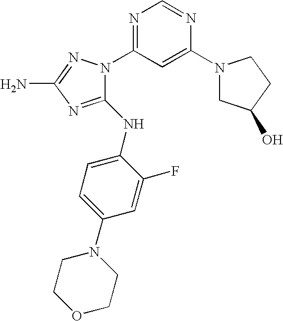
C1(NC2=CC=C(N3CCOCC3)C=C2F)=NC(N)=NN1C1=NC=NC(N2CC(O)CC2)=C1
